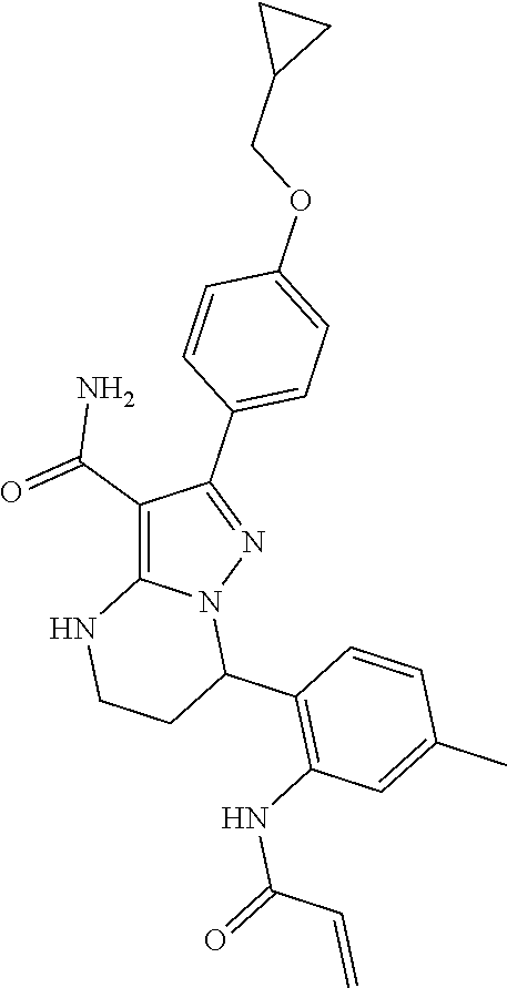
C1(C(N)=O)=C2N(N=C1C1=CC=C(OCC3CC3)C=C1)C(C1=C(NC(C=C)=O)C=C(C)C=C1)CCN2
